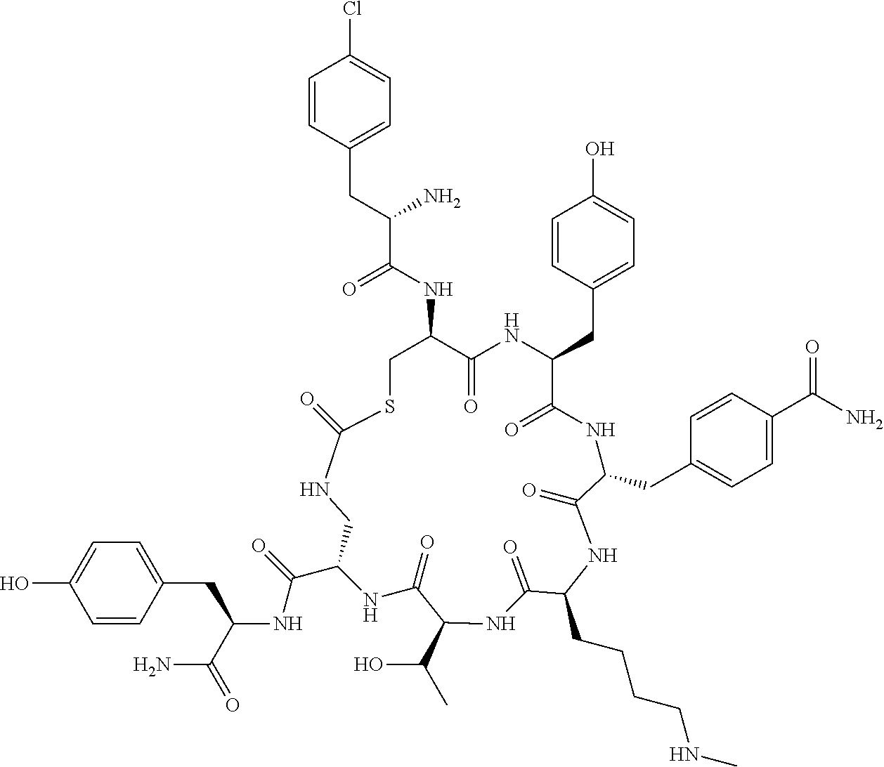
N1C(=O)SCC(NC(C(CC2=CC=C(Cl)C=C2)N)=O)C(=O)NC(CC2=CC=C(O)C=C2)C(=O)NC(CC2=CC=C(C(N)=O)C=C2)C(=O)NC(CCCCNC)C(=O)NC(C(O)C)C(=O)NC(C(NC(C(=O)N)CC2=CC=C(O)C=C2)=O)C1
